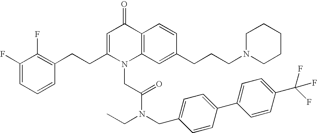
C1(F)=CC=CC(CCC2=CC(=O)C3=C(N2CC(N(CC2=CC=C(C4=CC=C(C(F)(F)F)C=C4)C=C2)CC)=O)C=C(CCCN2CCCCC2)C=C3)=C1F
